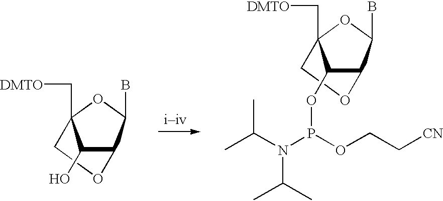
C1(O)C2C(B)OC1(C[DMTO])CO2.C1(OP(OCC[CN])N(C(C)C)C(C)C)C2C(B)OC1(C[DMTO])CO2
